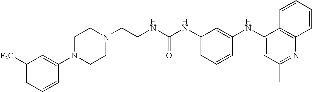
C1(NC2=CC(C)=NC3=C2C=CC=C3)=CC(NC(NCCN2CCN(C3=CC([F3C])=CC=C3)CC2)=O)=CC=C1
